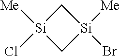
[Si]1([Me])(Cl)C[Si]([Me])(Br)C1
